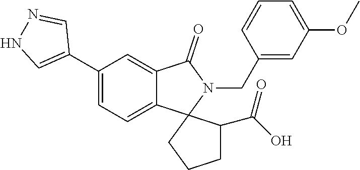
C1(C2=CNN=C2)=CC=C2C(=C1)C(=O)N(CC1=CC(OC)=CC=C1)C21CCCC1C(O)=O
